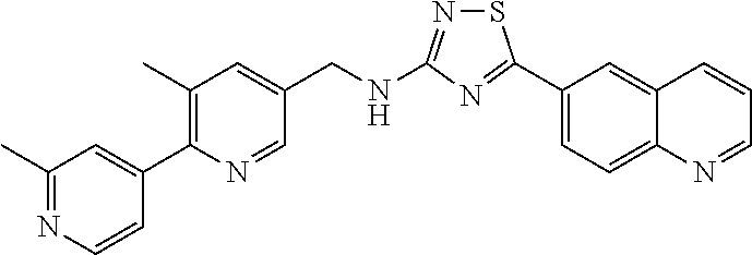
C1(C2=NC(NCC3=CC(C)=C(C4=CC(C)=NC=C4)N=C3)=NS2)=CC=C2C(=C1)C=CC=N2
